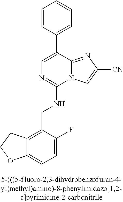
C12=CC=C(F)C(CNC3=NC=C(C4=CC=CC=C4)C4=NC([CN])=CN34)=C1CCO2
